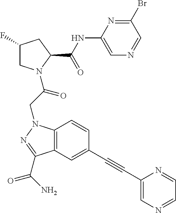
C1(NC(C2CC(F)CN2C(CN2C3=C(C(C(N)=O)=N2)C=C(C#CC2=CN=CC=N2)C=C3)=O)=O)=CN=CC(Br)=N1
